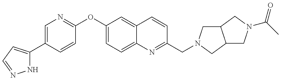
N1C(C2=CN=C(OC3=CC=C4C(=C3)C=CC(CN3CC5C(C3)CN(C(C)=O)C5)=N4)C=C2)=CC=N1
